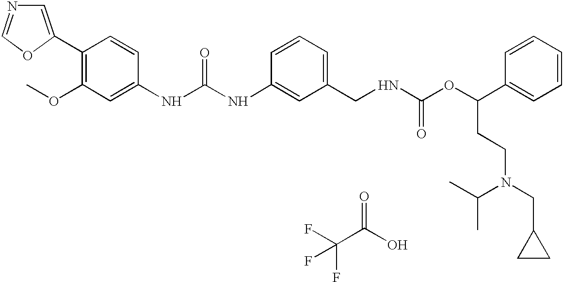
C1=C(C2=C(OC)C=C(NC(NC3=CC(CNC(OC(C4=CC=CC=C4)CCN(CC4CC4)C(C)C)=O)=CC=C3)=O)C=C2)OC=N1.C(C(O)=O)(F)(F)F
